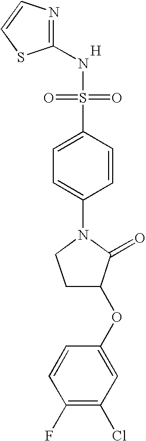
[H].N1=C(NS(=O)(=O)C2=CC=C(N3CCC(OC4=CC(Cl)=C(F)C=C4)C3=O)C=C2)SC=C1
